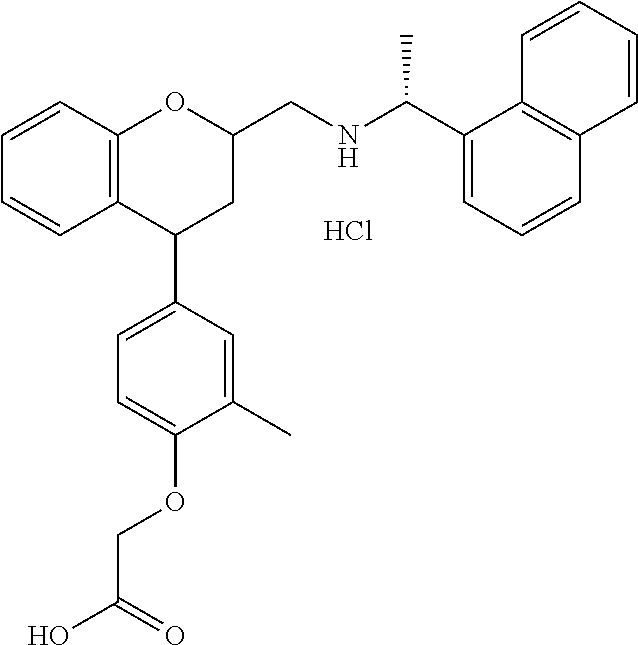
C12=C(C=CC=C1)OC(CNC(C1=CC=CC3=C1C=CC=C3)C)CC2C1=CC=C(OCC(O)=O)C(C)=C1.Cl
